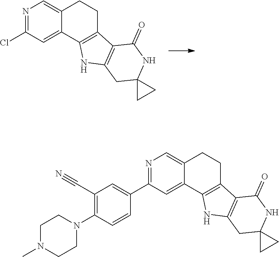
N1=C(Cl)C=C2C(=C1)CCC1=C2NC2=C1C(=O)NC1(C2)CC1.N1=C(C2=CC(C#N)=C(N3CCN(C)CC3)C=C2)C=C2C(=C1)CCC1=C2NC2=C1C(=O)NC1(C2)CC1
